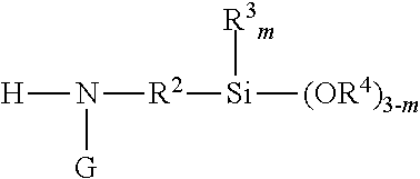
[H]N([G])[R2][Si]([R3m])[(OR4)3-m]
